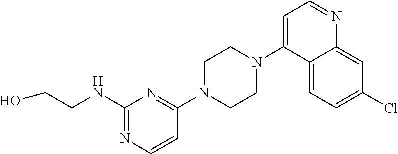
N(C1=NC=CC(N2CCN(C3=CC=NC4=CC(Cl)=CC=C34)CC2)=N1)CCO
